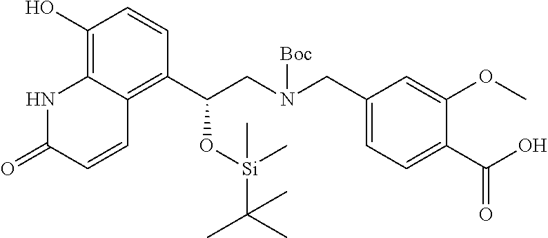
C1(O)=C2C(=C(C(CN(CC3=CC=C(C(O)=O)C(OC)=C3)[Boc])O[Si](C(C)(C)C)(C)C)C=C1)C=CC(=O)N2
